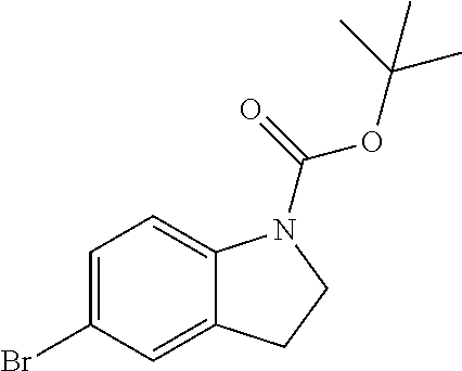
C1=C(Br)C=C2C(=C1)N(C(=O)OC(C)(C)C)CC2
